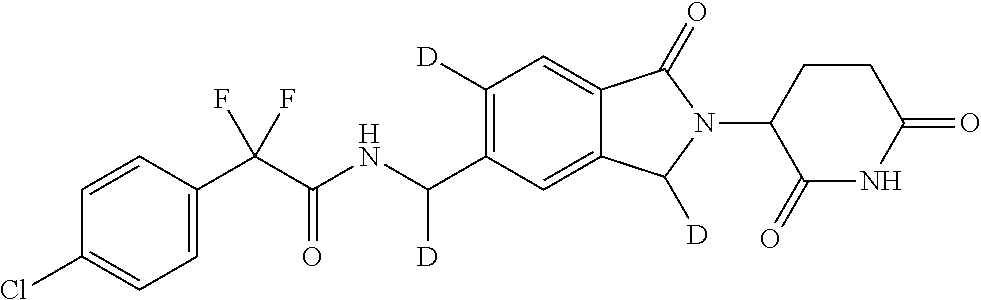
C1=CC(C(C(NC(C2=C([D])C=C3C(=C2)C([D])N(C2C(=O)NC(=O)CC2)C3=O)[D])=O)(F)F)=CC=C1Cl
